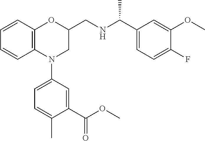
C12=C(OC(CNC(C3=CC=C(F)C(OC)=C3)C)CN1C1=CC=C(C)C(C(OC)=O)=C1)C=CC=C2
